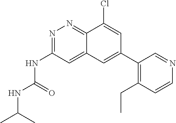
N(C(=O)NC1=NN=C2C(=C1)C=C(C1=C(CC)C=CN=C1)C=C2Cl)C(C)C
